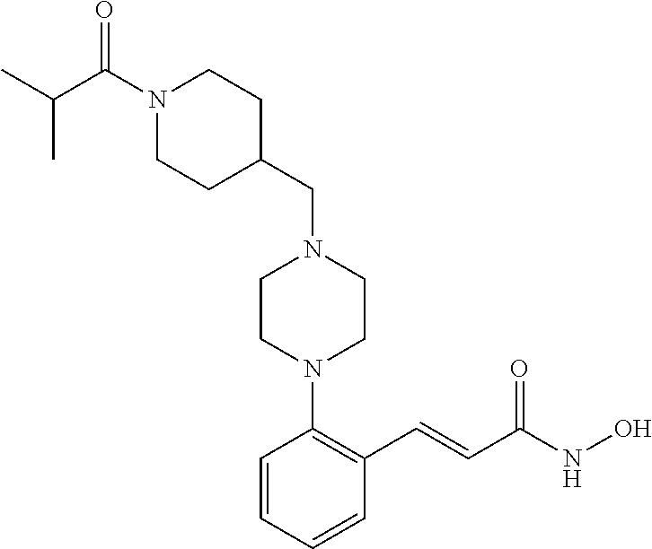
C1CC(CN2CCN(C3=C(C=CC(NO)=O)C=CC=C3)CC2)CCN1C(C(C)C)=O
